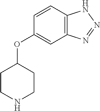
C12=C(C=CC(OC3CCNCC3)=C1)NN=N2
